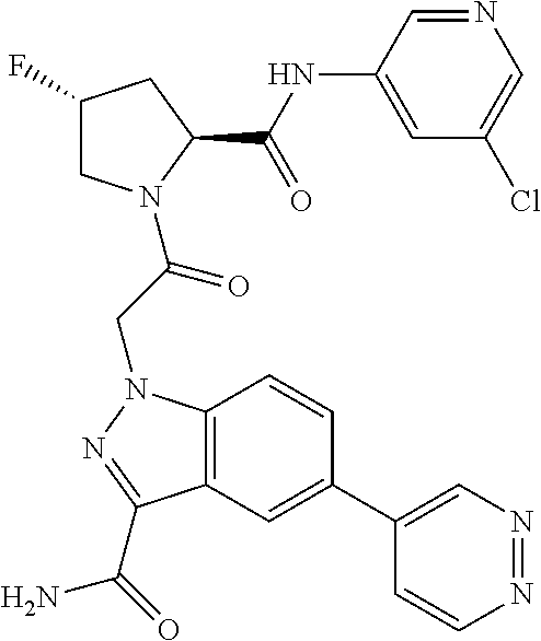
C1(C2=CC3=C(C=C2)N(CC(=O)N2CC(F)CC2C(NC2=CC(Cl)=CN=C2)=O)N=C3C(=O)N)=CN=NC=C1
